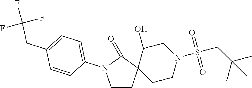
C1CC2(C(=O)N1C1=CC=C(CC(F)(F)F)C=C1)CCN(S(=O)(=O)CC(C)(C)C)CC2O
